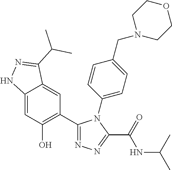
C12=CC(O)=C(C3=NN=C(C(=O)NC(C)C)N3C3=CC=C(CN4CCOCC4)C=C3)C=C1C(C(C)C)=NN2
